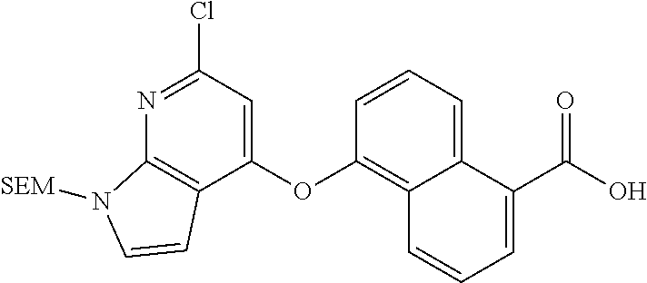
C1=C(OC2=C3C(=CC=C2)C(C(O)=O)=CC=C3)C2=C(N=C1Cl)N([SEM])C=C2
